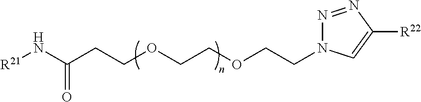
[R21]NC(=O)CCOCCOCCN1N=NC([R22])=C1
